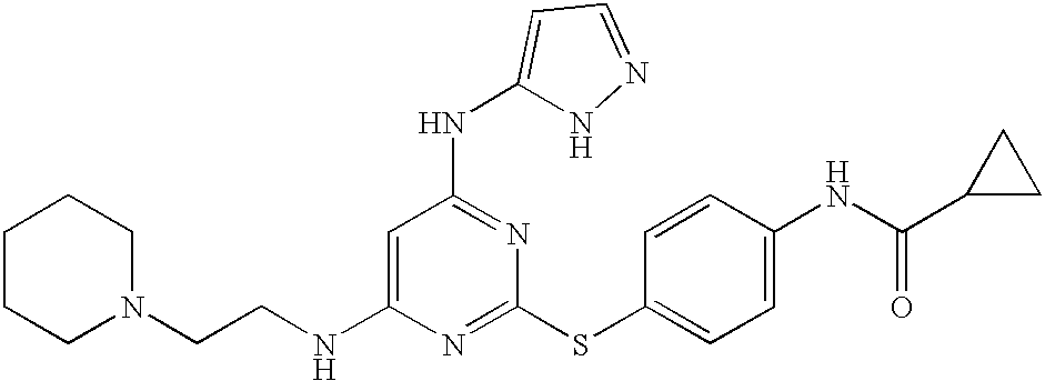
N(C1=CC(NC2=CC=NN2)=NC(SC2=CC=C(NC(=O)C3CC3)C=C2)=N1)CCN1CCCCC1
